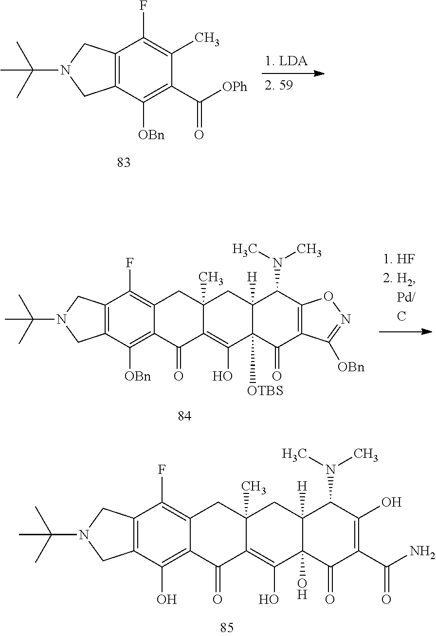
C12=C(C([OBn])=C(C([OPh])=O)C(C)=C1F)CN(C(C)(C)C)C2.C12=C(C([OBn])=C3C(=C1F)CC1(C)C(=C(O)C4([OTBS])C([H])(C1)C(N(C)C)C1=C(C4=O)C([OBn])=NO1)C3=O)CN(C(C)(C)C)C2.C12=C(C(O)=C3C(=C1F)CC1(C)C(=C(O)C4(O)C([H])(C1)C(N(C)C)C(O)=C(C(N)=O)C4=O)C3=O)CN(C(C)(C)C)C2
